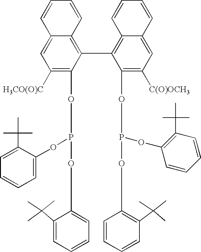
C1=CC=CC2=C(C3=C4C(=CC([C(O)OCH3])=C3OP(OC3=C(C(C)(C)C)C=CC=C3)OC3=C(C(C)(C)C)C=CC=C3)C=CC=C4)C(OP(OC3=CC=CC=C3C(C)(C)C)OC3=CC=CC=C3C(C)(C)C)=C([H3CO(O)C])C=C12
